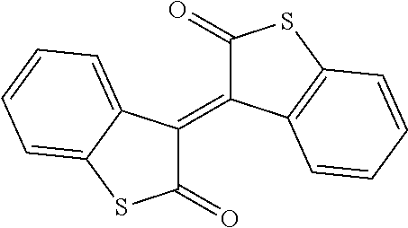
C1(=O)C(=C2C(=O)SC3=C2C=CC=C3)C2=CC=CC=C2S1
